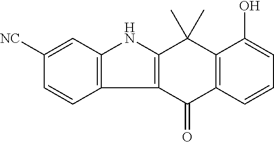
C1([NC])=CC2=C(C=C1)C1=C(N2)C(C)(C)C2=C(C1=O)C=CC=C2O
